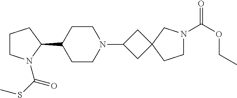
C1CN(C(SC)=O)C(C2CCN(C3CC4(C3)CCN(C(OCC)=O)C4)CC2)C1
